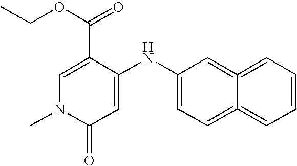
C1(C(=O)OCC)=CN(C)C(=O)C=C1NC1=CC=C2=CC=CC=C2=C1
